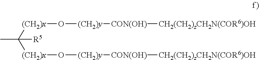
CC([(CH2)x]O[(CH2)y][CON(OH)][CH2(CH2)zCH2N(COR6)OH])([(CH2)x]O[(CH2)y][CON(OH)][CH2(CH2)zCH2N(COR6)OH])[R5]
